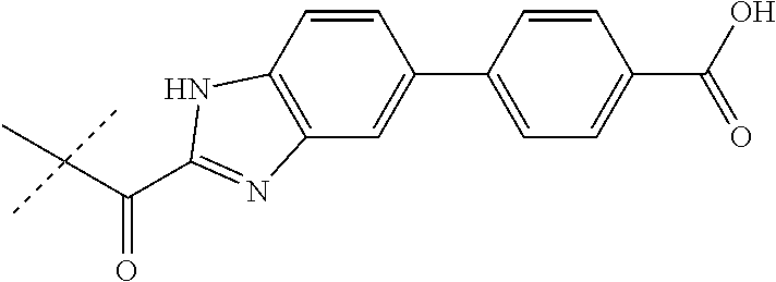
C1=CC(C2=CC3=C(C=C2)NC(C(C(C)(C)C)=O)=N3)=CC=C1C(O)=O
